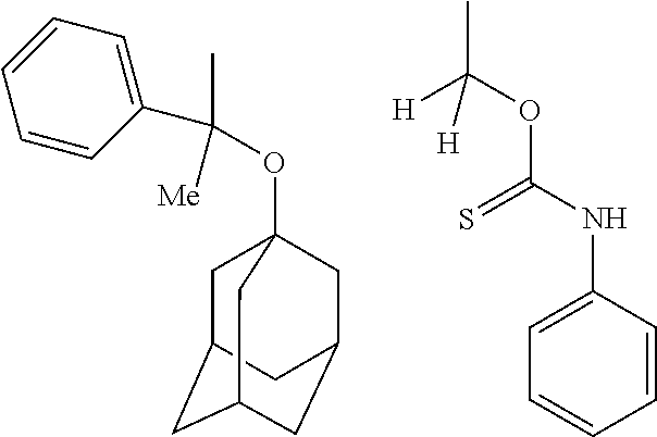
C1C2CC3CC(CC1(OC(C)(C1=CC=CC=C1)[Me])C3)C2.S=C(NC1=CC=CC=C1)OC(C)([H])[H]
